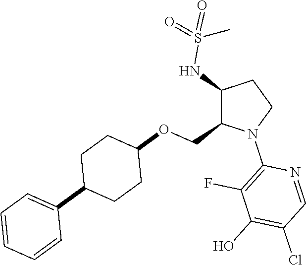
C1(NS(=O)(=O)C)C(COC2CCC(C3=CC=CC=C3)CC2)N(C2=C(F)C(O)=C(Cl)C=N2)CC1
